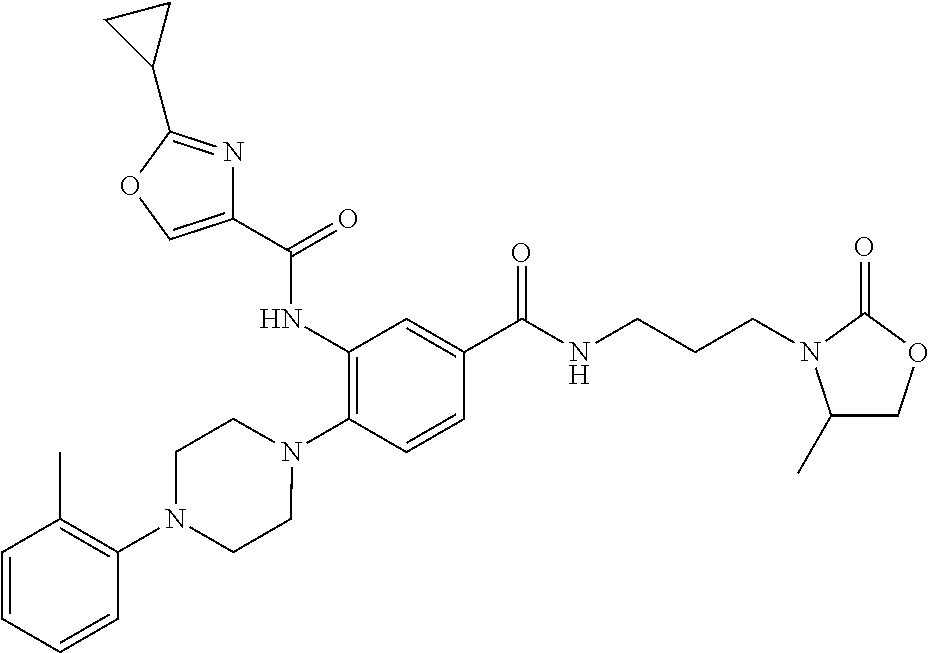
C1(NC(=O)C2=COC(C3CC3)=N2)=C(N2CCN(C3=C(C)C=CC=C3)CC2)C=CC(C(NCCCN2C(C)COC2=O)=O)=C1
